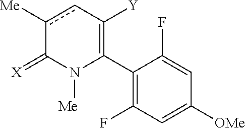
C1(C2=C([Y])cc([Me])C(=[X])N2[Me])=C(F)C=C([OMe])C=C1F
